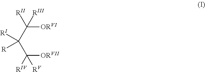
C(C([ORVII])([RIV])[RV])(C([ORVI])([RII])[RIII])([RI])[R]
